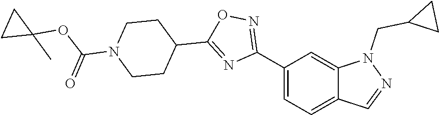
C1(C2=NOC(C3CCN(C(OC4(C)CC4)=O)CC3)=N2)=CC=C2C(=C1)N(CC1CC1)N=C2
